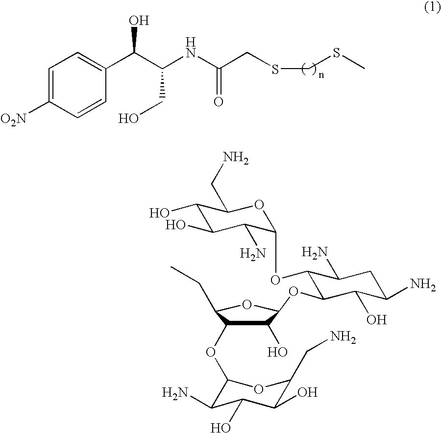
C1=C([O2N])C=CC(C(C(NC(CSCSC)=O)CO)O)=C1.C1(O)C(OC2C(N)C(O)C(O)C(CN)O2)C(CC)OC1OC1C(OC2C(N)C(O)C(O)C(CN)O2)C(N)CC(N)C1O
